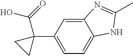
C12=CC(C3(C(O)=O)CC3)=CC=C1NC(C)=N2
